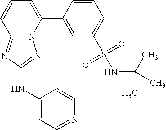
N12C(=NC(NC3=CC=NC=C3)=N1)C=CC=C2C1=CC(S(=O)(=O)NC(C)(C)C)=CC=C1
